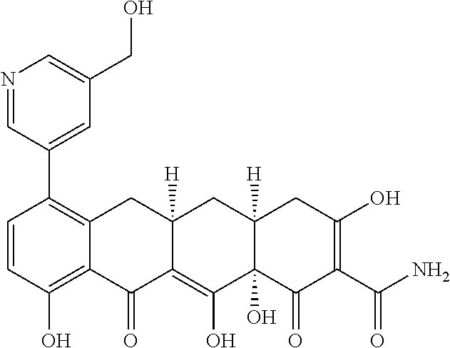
C1=CC(O)=C2C(=C1C1=CC(CO)=CN=C1)CC1([H])C(=C(O)C3(O)C([H])(C1)CC(O)=C(C(N)=O)C3=O)C2=O
